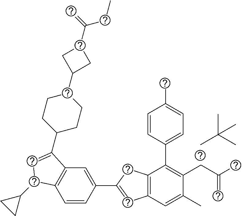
CC(C)(C)C.C1=CC(C2=CC3=C(C2)C(C2=CC=C(C)C=C2)=C(CC(C)=C)C(C)=C3)=CC2=C1C(C1CC1)C=C2C1CCC(C2CC(C(=C)CC)C2)CC1
